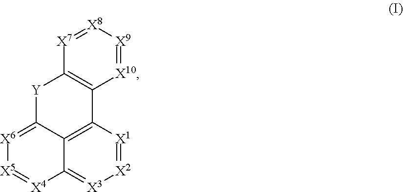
C12=C3[X1]=[X2][X3]=C1[X4]=[X5][X6]=C2[Y]C1=C3[X10]=[X9][X8]=[X7]1
